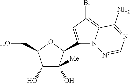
C1(O)C(O)([Me])C(C2=CC(Br)=C3N2N=CN=C3N)OC1CO
